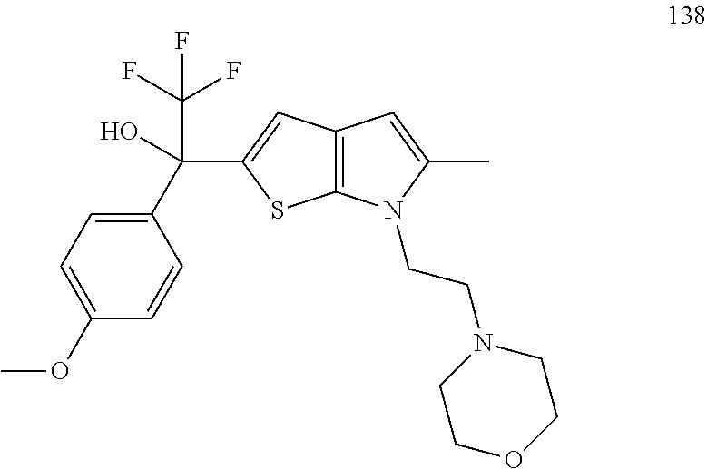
C1(C(C2=CC3=C(S2)N(CCN2CCOCC2)C(C)=C3)(C(F)(F)F)O)=CC=C(OC)C=C1
